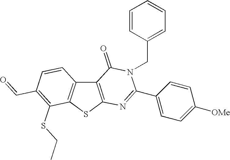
C12=C(SC3=C1C=CC(C=O)=C3SCC)N=C(C1=CC=C([OMe])C=C1)N(CC1=CC=CC=C1)C2=O
